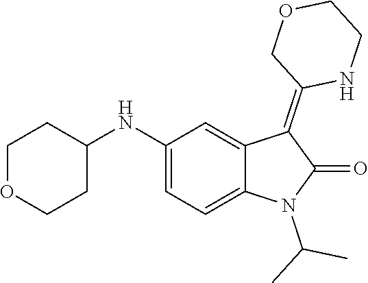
C1(NC2CCOCC2)=CC=C2C(=C1)C(=C1NCCOC1)C(=O)N2C(C)C
